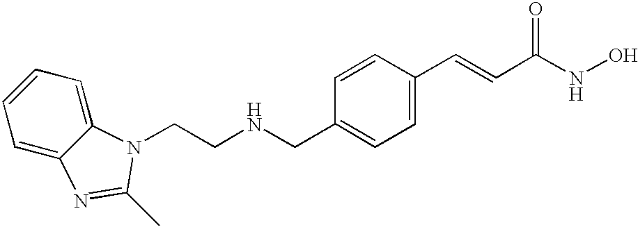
C(C1=CC=C(C=CC(NO)=O)C=C1)NCCN1C2=CC=CC=C2N=C1C
